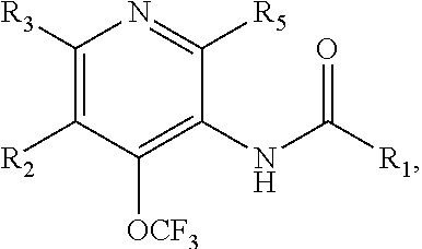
C1([OCF3])=C(NC([R1])=O)C([R5])=NC([R3])=C1[R2]
